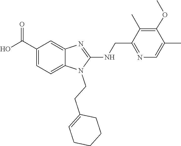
O=C(O)C1=CC=C2N(CCC3=CCCCC3)C(NCC3=NC=C(C)C(OC)=C3C)=NC2=C1
